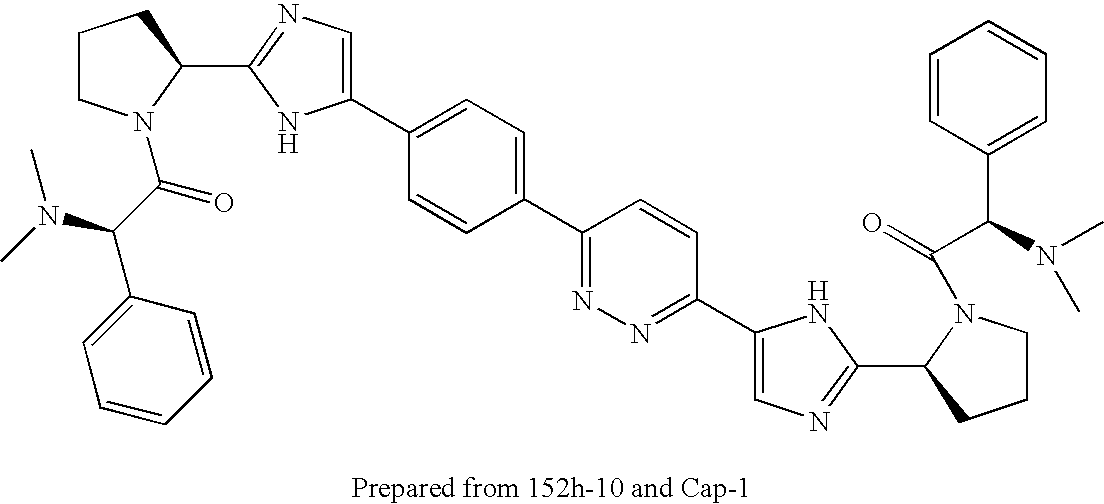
C1(C2=CC=C(C3=NN=C(C4=CN=C(C5N(C(=O)C(N(C)C)C6=CC=CC=C6)CCC5)N4)C=C3)C=C2)=CN=C(C2N(C(C(C3=CC=CC=C3)N(C)C)=O)CCC2)N1
